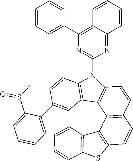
S(C1=CC=CC=C1C1=CC2=C(C=C1)N(C1=NC(C3=CC=CC=C3)=C3C(=N1)C=CC=C3)C1=C2C2=C(C=C1)C=CC1=C2C2=C(S1)C=CC=C2)(C)=O
